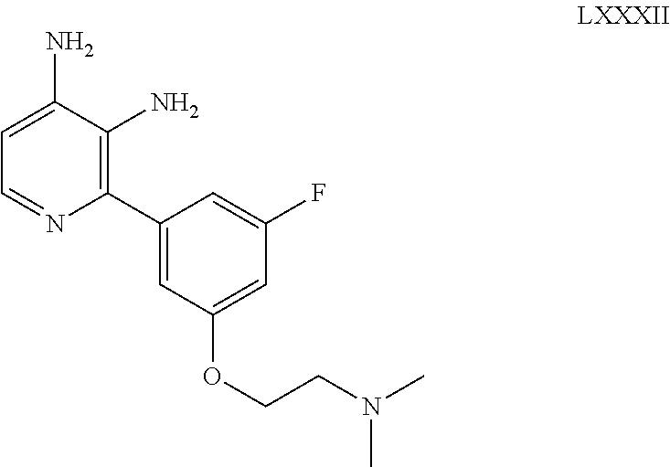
C1(C2=C(N)C(N)=CC=N2)=CC(OCCN(C)C)=CC(F)=C1
